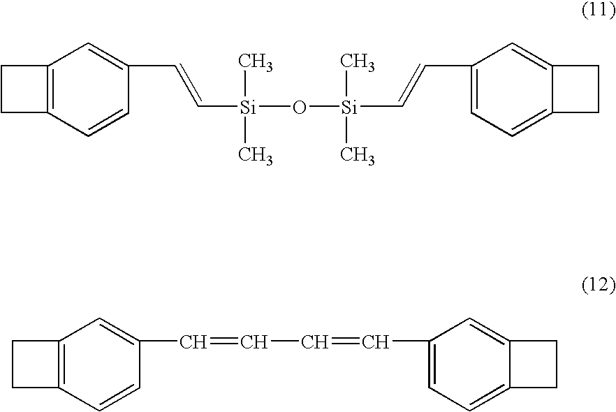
C12=C(C=CC(C=C[Si](O[Si](C=CC3=CC=C4C(=C3)CC4)(C)C)(C)C)=C1)CC2.C12=C(C=CC(C=CC=CC3=CC=C4C(=C3)CC4)=C1)CC2
